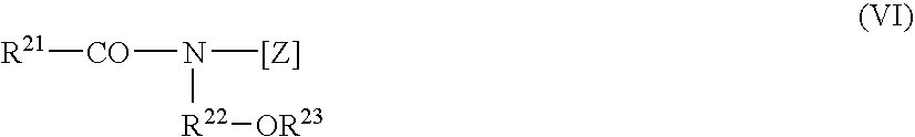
[R22](N([[Z]])[CO][R21])[OR23]
